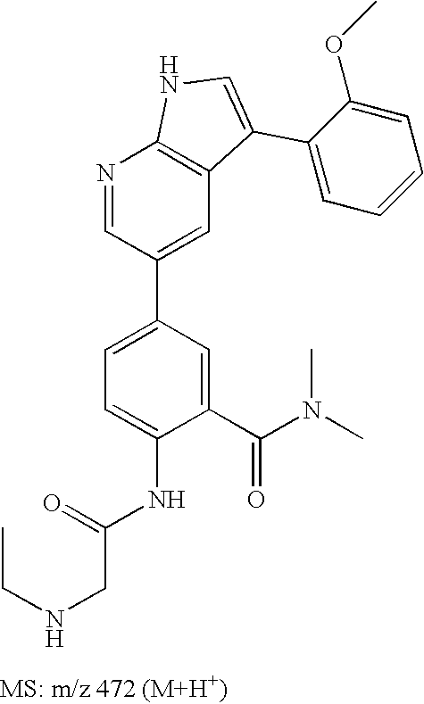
N1=CC(C2=CC=C(NC(=O)CNCC)C(C(N(C)C)=O)=C2)=CC2=C1NC=C2C1=CC=CC=C1OC
